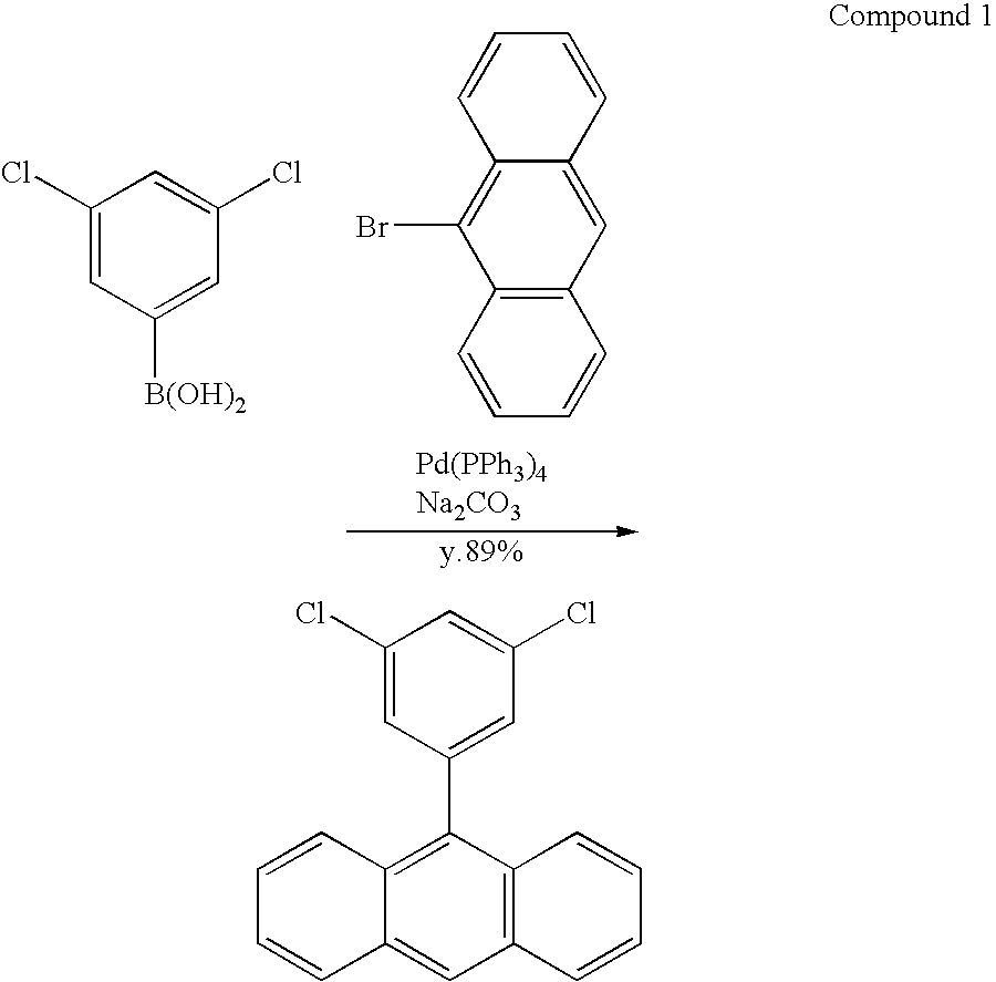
C12=C(Br)C3=C(C=C1C=CC=C2)C=CC=C3.C1(Cl)=CC([B(OH)2])=CC(Cl)=C1.C1=CC2=C(C3=CC(Cl)=CC(Cl)=C3)C3=C(C=C2C=C1)C=CC=C3
